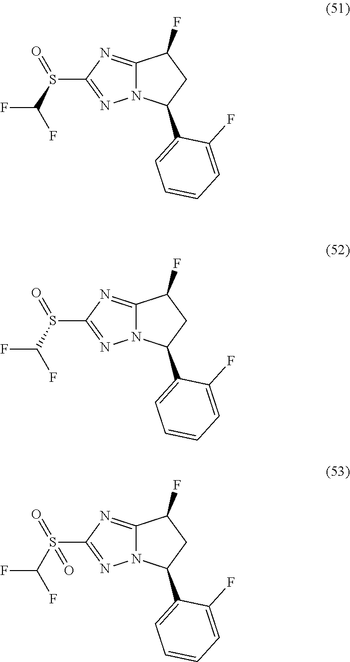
S(C1=NN2C(=N1)C(F)CC2C1=CC=CC=C1F)(C(F)F)=O.S(C1=NN2C(=N1)C(F)CC2C1=CC=CC=C1F)(C(F)F)=O.S(C1=NN2C(=N1)C(F)CC2C1=CC=CC=C1F)(C(F)F)(=O)=O
